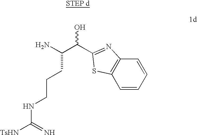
C(C(C1=NC2=C(C=CC=C2)S1)O)(CCCNC([TsHN])=N)N
